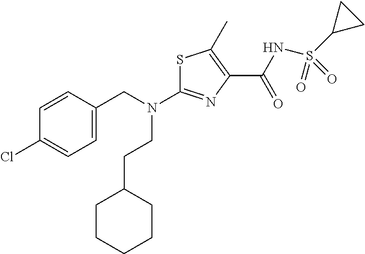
S1C(N(CC2=CC=C(Cl)C=C2)CCC2CCCCC2)=NC(C(NS(C2CC2)(=O)=O)=O)=C1C
